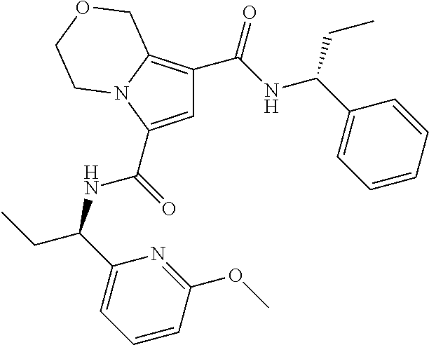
C1=C(C(=O)NC(CC)C2=CC=CC(OC)=N2)N2C(=C1C(NC(C1=CC=CC=C1)CC)=O)COCC2
